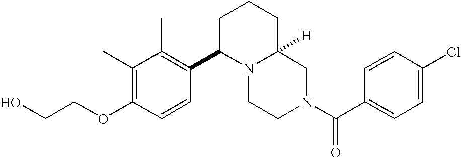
C(COC1=C(C)C(C)=C(C2N3C([H])(CCC2)CN(C(C2=CC=C(Cl)C=C2)=O)CC3)C=C1)O
